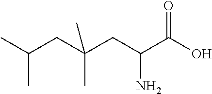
C(CC(CC(C(O)=O)N)(C)C)(C)C
